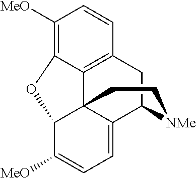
C12=C3CC4C5=CC=C([MeO])C(C15CC[NMe]4)OC2=C([MeO])C=C3
